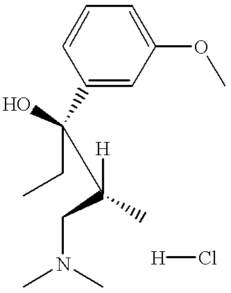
CN(C)CC([H])(C(CC)(C1=CC(OC)=CC=C1)O)C.[H]Cl
